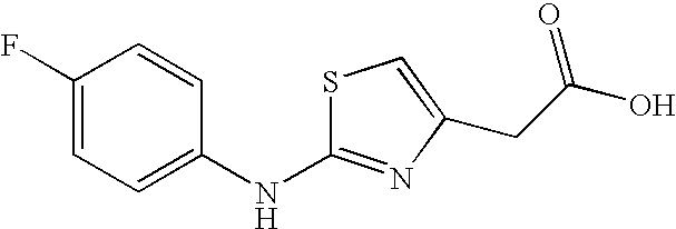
C1(F)=CC=C(NC2=NC(CC(=O)O)=CS2)C=C1
